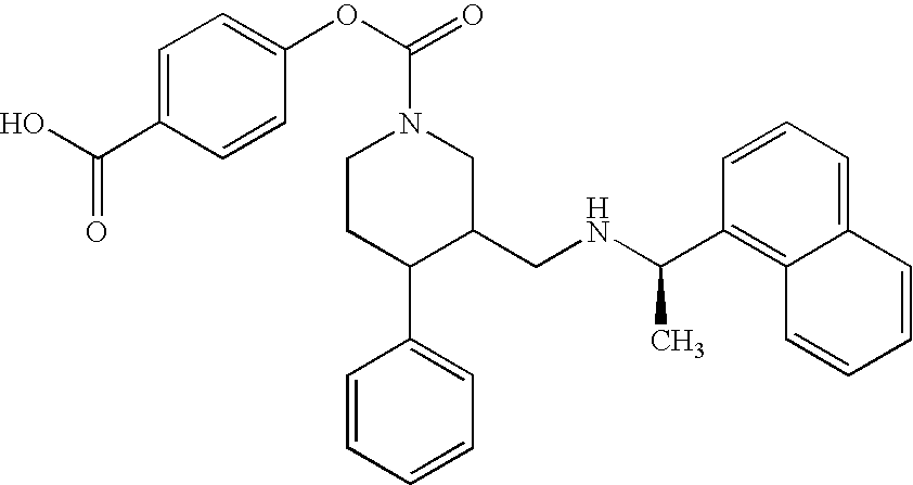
C1(C(NCC2CN(C(OC3=CC=C(C(O)=O)C=C3)=O)CCC2C2=CC=CC=C2)C)=C2C(=CC=C1)C=CC=C2
